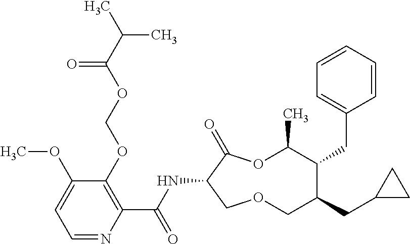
C1(OCOC(C(C)C)=O)=C(C(NC2C(=O)OC(C)C(CC3=CC=CC=C3)C(CC3CC3)COC2)=O)N=CC=C1OC
